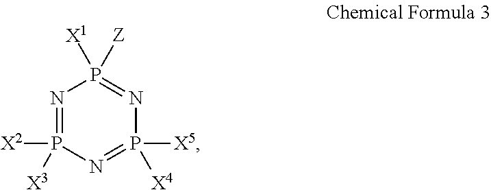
N1=P([X3])([X2])N=P([X5])([X4])N=P1([Z])[X1]
